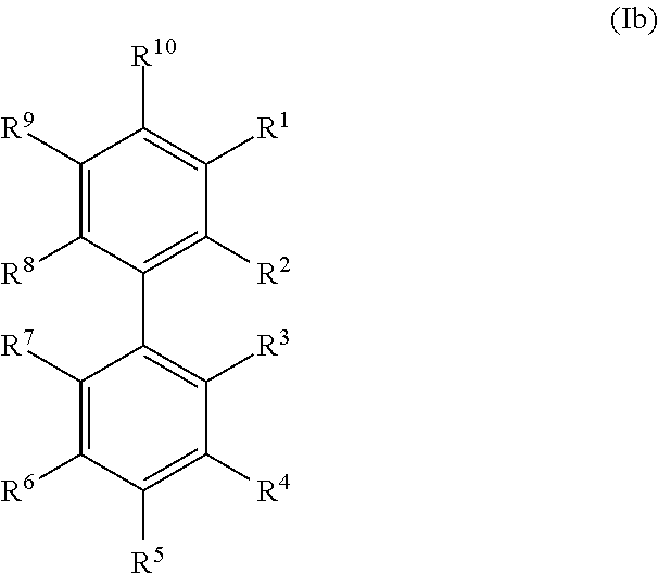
C1([R9])=C([R8])C(C2=C([R3])C([R4])=C([R5])C([R6])=C2[R7])=C([R2])C([R1])=C1[R10]
